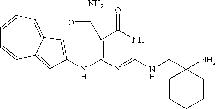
N(C1=NC(NC2=CC3=CC=CC=CC3=C2)=C(C(N)=O)C(=O)N1)CC1(N)CCCCC1
